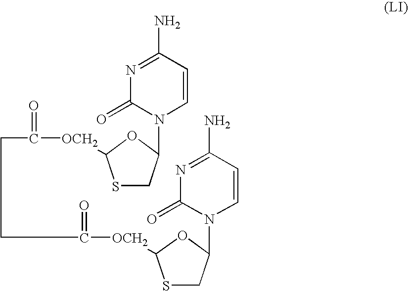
S1CC(N2C=CC(N)=NC2=O)OC1[OCH2]C(=O)CCC([OCH2]C1SCC(N2C=CC(N)=NC2=O)O1)=O
